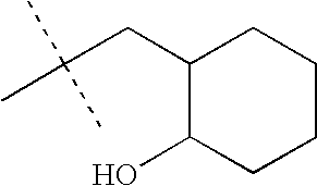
C1(CC(C)(C)C)C(O)CCCC1
